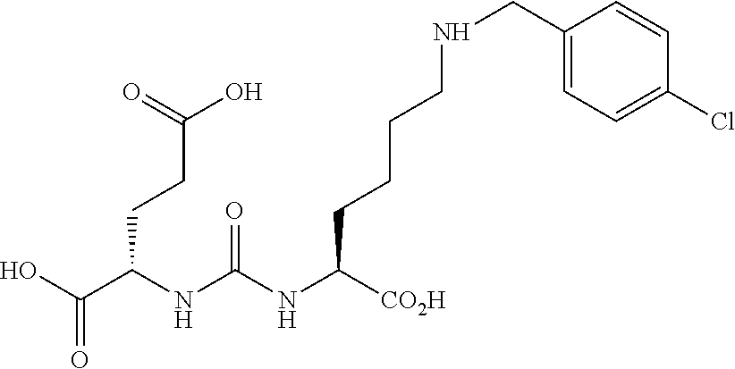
OC(C(NC(NC([CO2H])CCCCNCC1=CC=C(Cl)C=C1)=O)CCC(O)=O)=O
